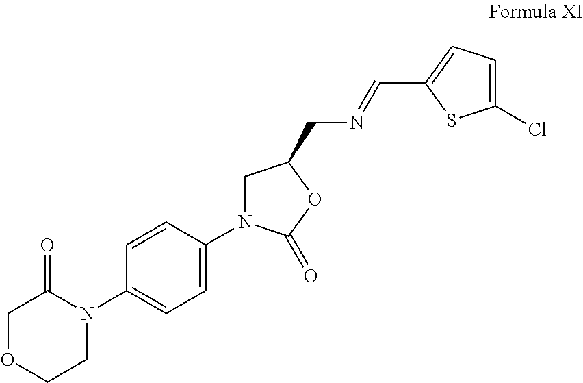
C1=CC(N2C(=O)COCC2)=CC=C1N1CC(CN=CC2=CC=C(Cl)S2)OC1=O
